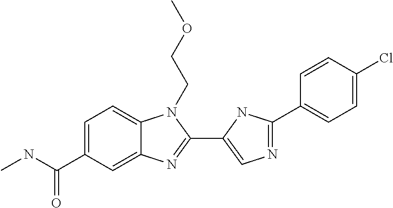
C1=C(C(NC)=O)C=C2C(=C1)N(CCOC)C(C1=CN=C(C3=CC=C(Cl)C=C3)N1)=N2
